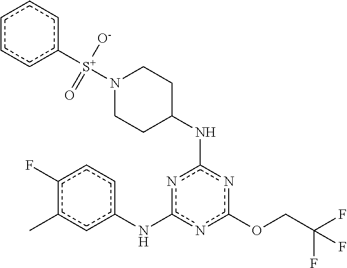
C(COc1nc(Nc2ccc(F)c(C)c2)nc(NC2CCN([S+](c3ccccc3)([O-])=O)CC2)n1)(F)(F)F
